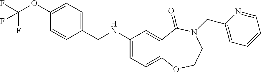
C1(NCC2=CC=C(OC(F)(F)F)C=C2)=CC=C2C(=C1)C(=O)N(CC1=CC=CC=N1)CCO2
